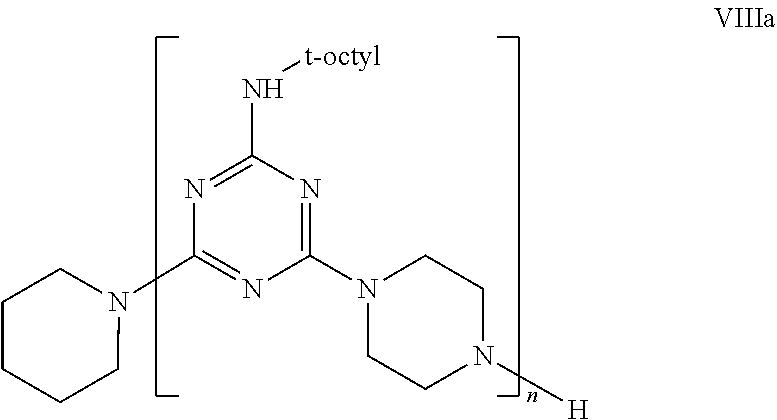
C1(N2CCCCC2)=NC(N2CCN([H])CC2)=NC(N[t-octyl])=N1
